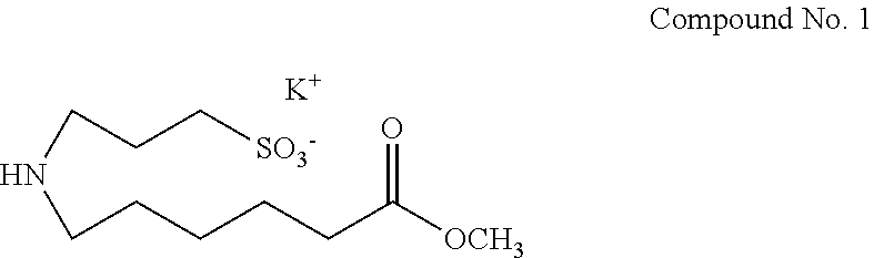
C(CCCCC([OCH3])=O)NCCC[SO3-].[K]
